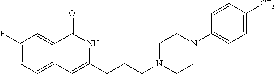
C1(F)=CC=C2C(=C1)C(=O)NC(CCCN1CCN(C3=CC=C([CF3])C=C3)CC1)=C2
